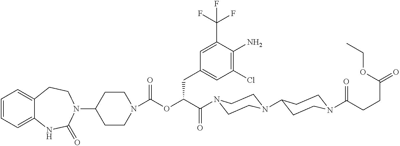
C1=CC=C2C(=C1)CCN(C1CCN(C(OC(C(=O)N3CCN(C4CCN(C(=O)CCC(=O)OCC)CC4)CC3)CC3=CC(Cl)=C(N)C(C(F)(F)F)=C3)=O)CC1)C(=O)N2
